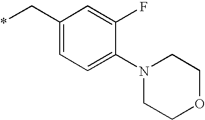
C1(C*)=CC=C(N2CCOCC2)C(F)=C1
